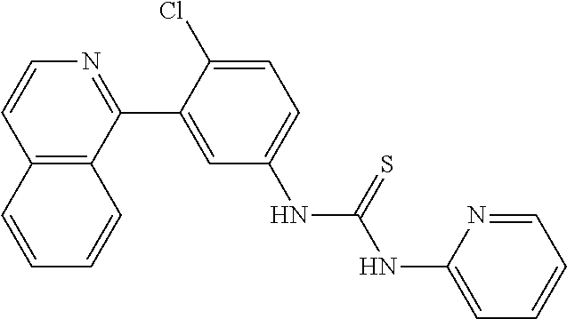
C12=C(C(C3=CC(NC(=S)NC4=CC=CC=N4)=CC=C3Cl)=NC=C1)C=CC=C2
